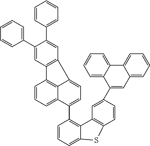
C1=CC=C2C(=C1C1=CC=C3C4=C(C=CC=C14)C1=C3C=C(C3=CC=CC=C3)C(C3=CC=CC=C3)=C1)C1=C(C=CC(C3=CC4=CC=CC=C4C4=CC=CC=C34)=C1)S2
